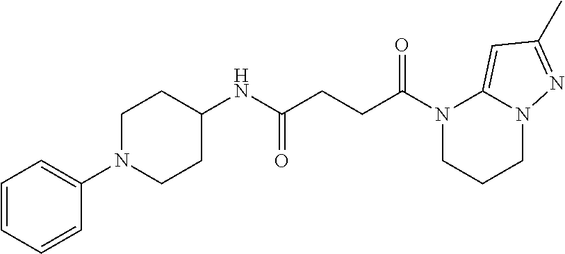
C1(NC(CCC(N2CCCN3C2=CC(C)=N3)=O)=O)CCN(C2=CC=CC=C2)CC1
